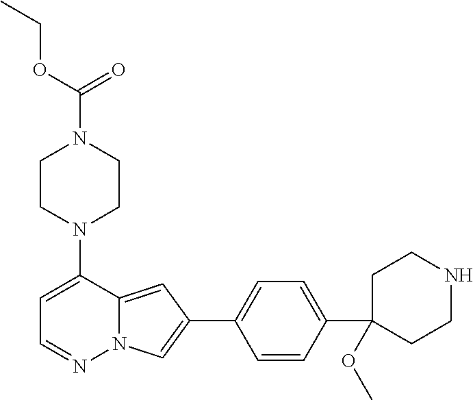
N1(C2=CC=NN3C2=CC(C2=CC=C(C4(OC)CCNCC4)C=C2)=C3)CCN(C(=O)OCC)CC1
